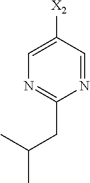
N1=C(CC(C)C)N=CC([X2])=C1
